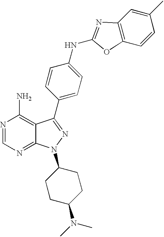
N1=CN=C2C(=C1N)C(C1=CC=C(NC3=NC4=C(O3)C=CC(C)=C4)C=C1)=NN2C1CCC(N(C)C)CC1
